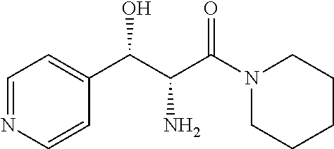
C1=NC=CC(C(C(C(N2CCCCC2)=O)N)O)=C1
